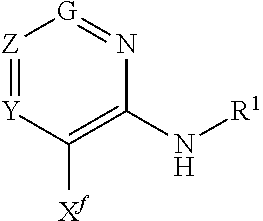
[Z]1=[Y]C([Xf])=C(N[R1])N=[G]1
